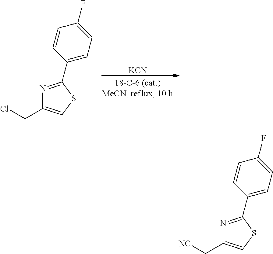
C1(C2=NC(CCl)=CS2)=CC=C(F)C=C1.[KCN].C1(C2=NC(C[NC])=CS2)=CC=C(F)C=C1
